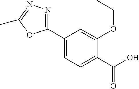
C1(C2=NN=C(C)O2)=CC=C(C(O)=O)C(OCC)=C1
